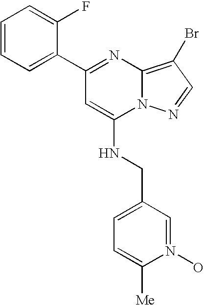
C1(C2=NC3=C(Br)C=NN3C(NCC3=CC=C([Me])N(O)=C3)=C2)=CC=CC=C1F
